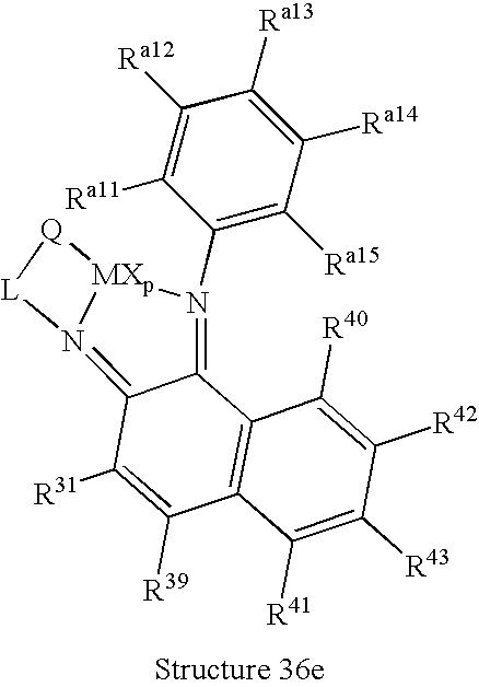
C1([Ra14])=C([Ra13])C([Ra12])=C([Ra11])C(N2=C3C4=C(C([R39])=C([R31])C3=N3[MXp]2[Q][L]3)C([R41])=C([R43])C([R42])=C4[R40])=C1[Ra15]
